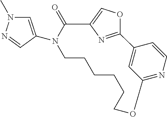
C12=CC(=NC=C1)OCCCCCCN(C1=CN(C)N=C1)C(=O)C1=COC2=N1
